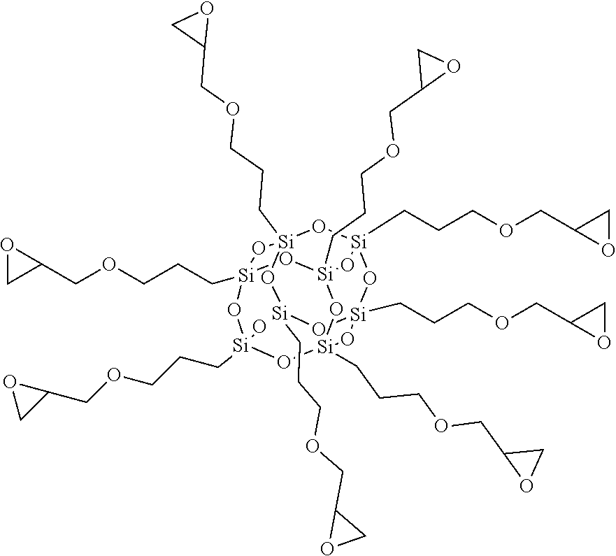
[Si]12(CCCOCC3OC3)O[Si]3(CCCOCC4OC4)O[Si]4(CCCOCC5OC5)O[Si](CCCOCC5OC5)(O1)O[Si]1(CCCOCC5OC5)O[Si](CCCOCC5OC5)(O[Si](CCCOCC5OC5)(O[Si](CCCOCC5OC5)(O1)O2)O3)O4
